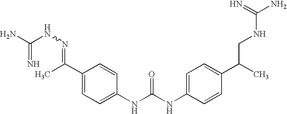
C1(C(C)=NNC(N)=N)=CC=C(NC(NC2=CC=C(C(C)CNC(N)=N)C=C2)=O)C=C1
